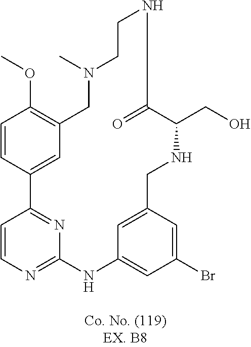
C1=CC2=NC(=N1)NC1=CC(Br)=CC(=C1)CNC(CO)C(=O)NCCN(C)CC1=C(OC)C=CC2=C1
